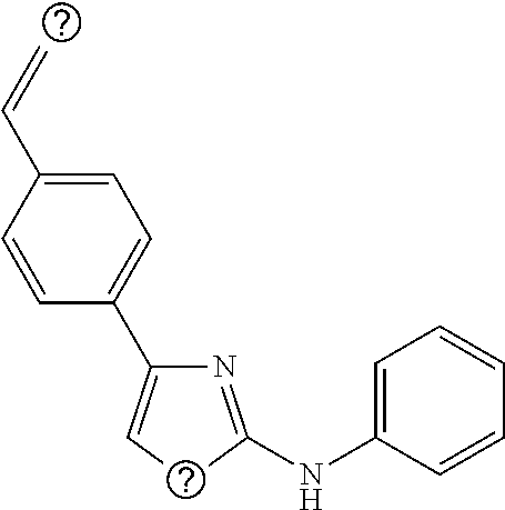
C1=CC(C=C)=CC=C1C1=CCC(NC2=CC=CC=C2)=N1
